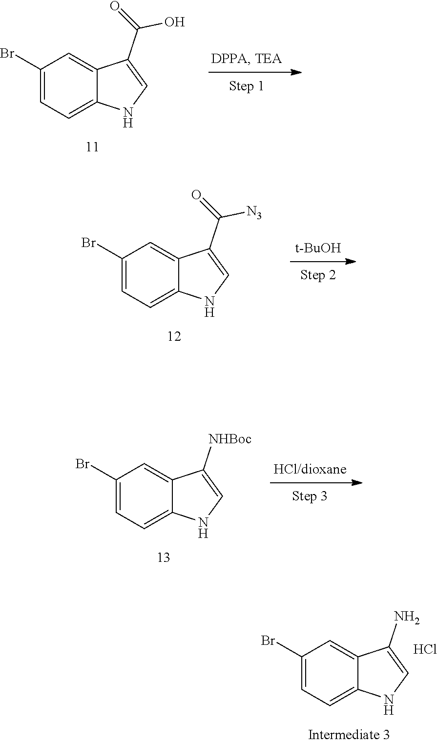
C12=CC=C(Br)C=C1C(C(=O)O)=CN2.C12=CC=C(Br)C=C1C(C(=O)[N3])=CN2.[t-BuOH].[HCl/dioxane].C12=CC=C(Br)C=C1C([NHBoc])=CN2.C12=CC=C(Br)C=C1C(N)=CN2.Cl
